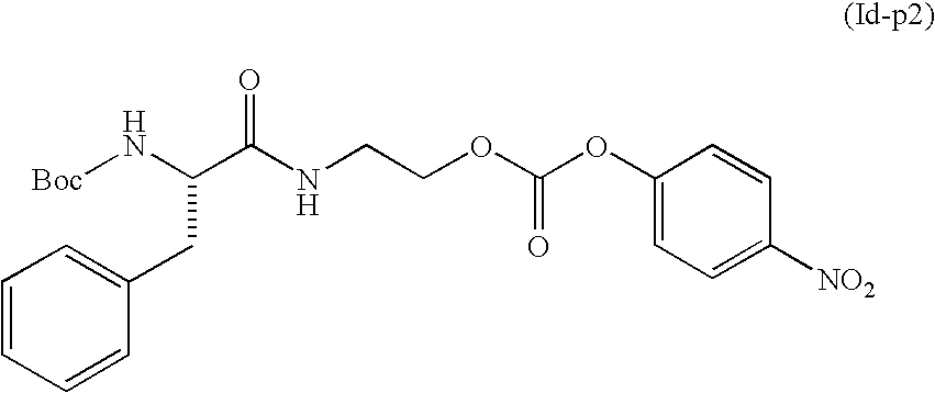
[Boc]NC(C(NCCOC(OC1=CC=C([NO2])C=C1)=O)=O)CC1=CC=CC=C1
